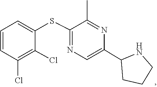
C1(C2=CN=C(SC3=CC=CC(Cl)=C3Cl)C(C)=N2)CCCN1
